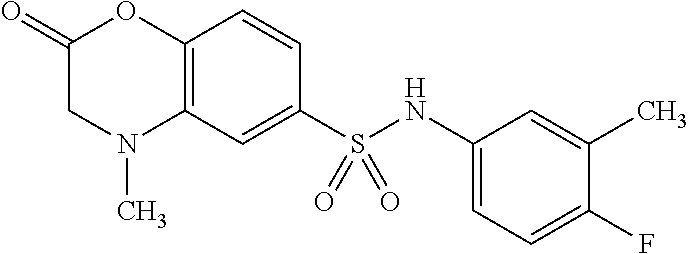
C1(=O)CN(C)C2=C(O1)C=CC(S(NC1=CC=C(F)C(C)=C1)(=O)=O)=C2
